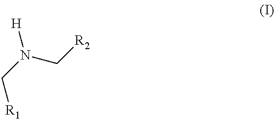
[H]N(C[R2])C[R1]
